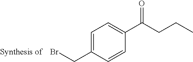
C(C1=CC=C(C(CCC)=O)C=C1)Br
